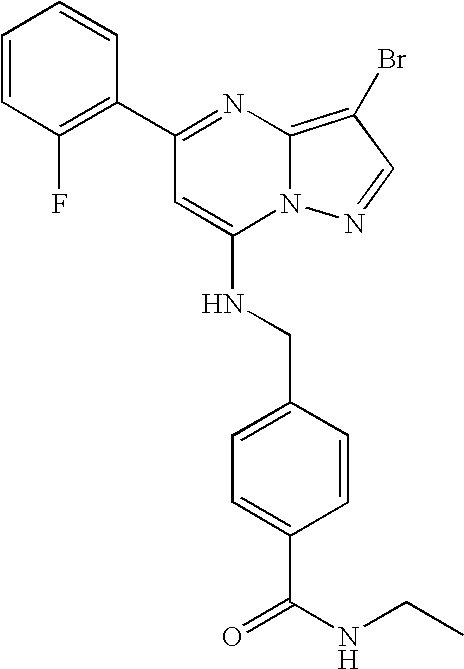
C1(C2=NC3=C(Br)C=NN3C(NCC3=CC=C(C(NCC)=O)C=C3)=C2)=C(F)C=CC=C1
